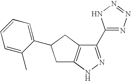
C1C2=C(CC1C1=CC=CC=C1C)C(C1=NN=NN1)=NN2
